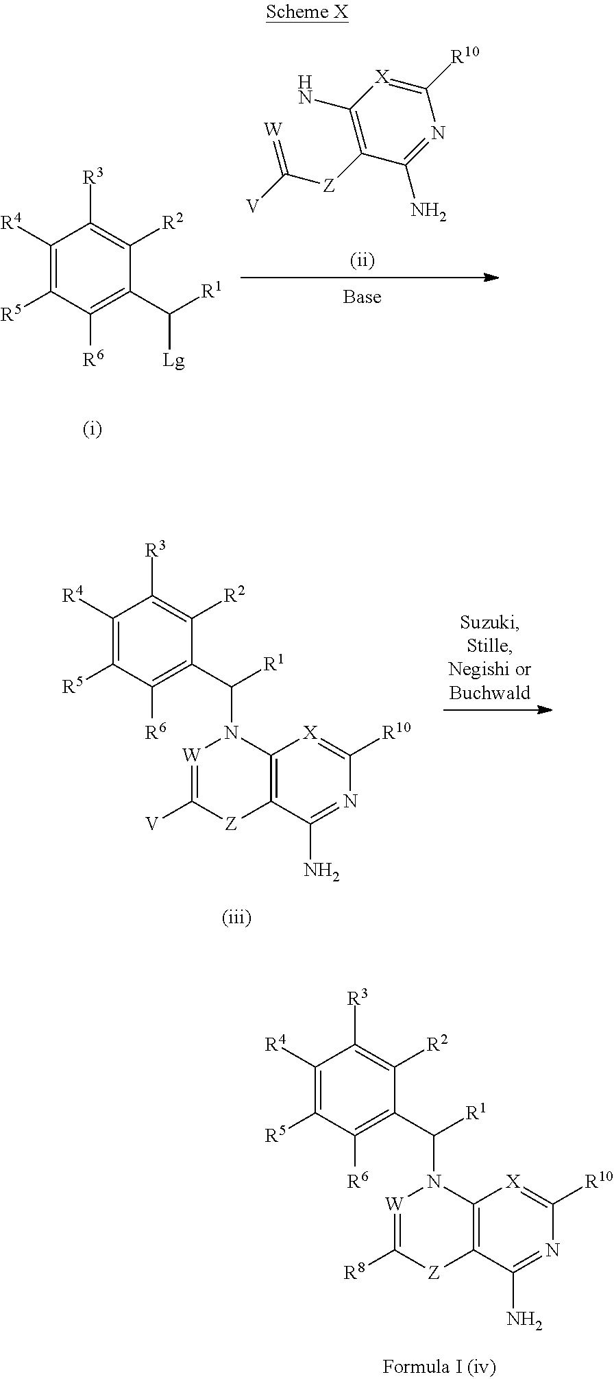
C1(C([R1])[Lg])=C([R6])C([R5])=C([R4])C([R3])=C1[R2].C1(N)=C([Z]C(=[W])[V])C(N)=NC([R10])=[X]1.C1(C([R1])N2C3=C(C(N)=NC([R10])=[X]3)[Z]C([V])=[W]2)=C([R6])C([R5])=C([R4])C([R3])=C1[R2].C1(C([R1])N2C3=C(C(N)=NC([R10])=[X]3)[Z]C([R8])=[W]2)=C([R6])C([R5])=C([R4])C([R3])=C1[R2]
